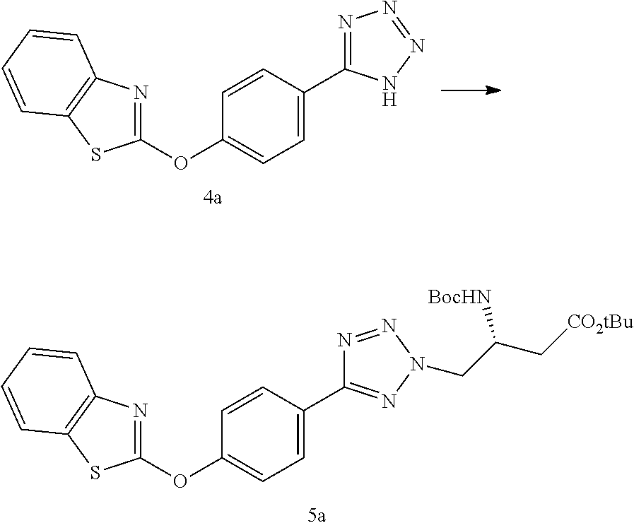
C1(OC2=CC=C(C3=NN=NN3)C=C2)=NC2=C(S1)C=CC=C2.C1(OC2=CC=C(C3=NN(CC(C[CO2tBu])[BocHN])N=N3)C=C2)=NC2=C(S1)C=CC=C2
